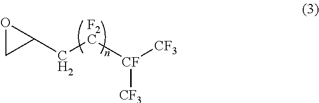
C1(C[F2C][CF]([CF3])[CF3])OC1
